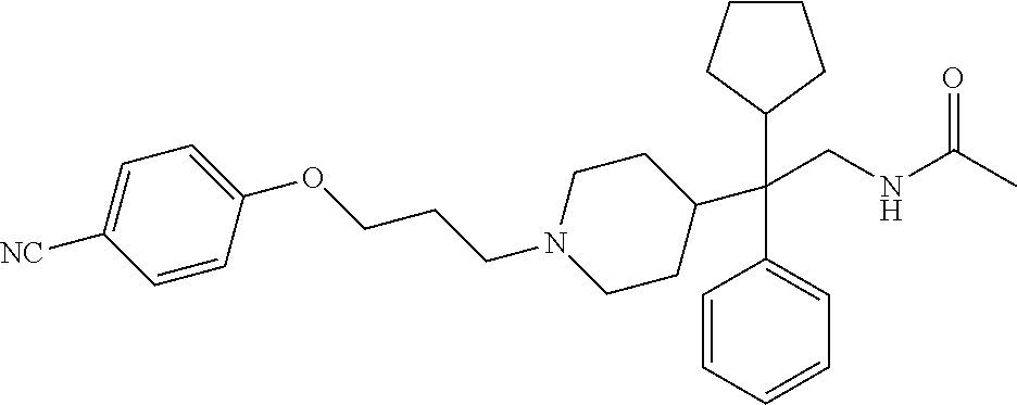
C1(C(C2=CC=CC=C2)(CNC(C)=O)C2CCCC2)CCN(CCCOC2=CC=C([NC])C=C2)CC1
